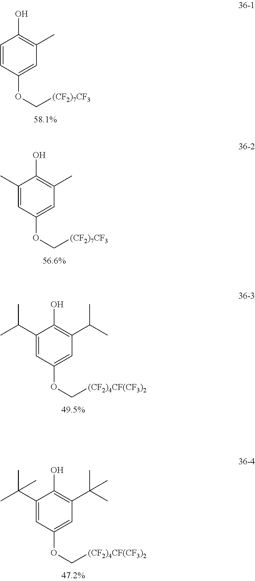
C1=C(OC[(CF2)7CF3])C=CC(O)=C1C.C1=C(OC[(CF2)7CF3])C=C(C)C(O)=C1C.C1=C(OC[(CF2)4CF(CF3)2])C=C(C(C)C)C(O)=C1C(C)C.C1=C(OC[(CF2)4CF(CF3)2])C=C(C(C)(C)C)C(O)=C1C(C)(C)C
